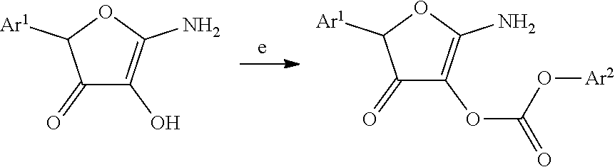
C1(=O)C(O)=C(N)OC1[Ar1].C1(=O)C(OC(=O)O[Ar2])=C(N)OC1[Ar1]
